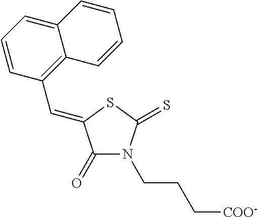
C1=CC(C=C2C(=O)N(CCC[COO-])C(=S)S2)=C2C(=C1)C=CC=C2
